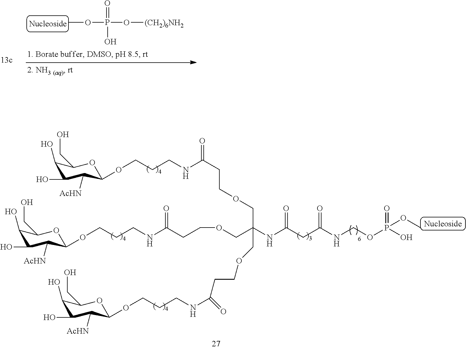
C1(O)C(O)C([AcHN])C(OCCCNC(CCOCC(COCCC(NCCCOC2OC(CO)C(O)C(O)C2[AcHN])=O)(NC(CC(NCOP(OC)(O)=O)=O)=O)COCCC(NCCCOC2OC(CO)C(O)C(O)C2[AcHN])=O)=O)OC1CO.P(O[(CH2)6NH2])(=O)(O)OC
